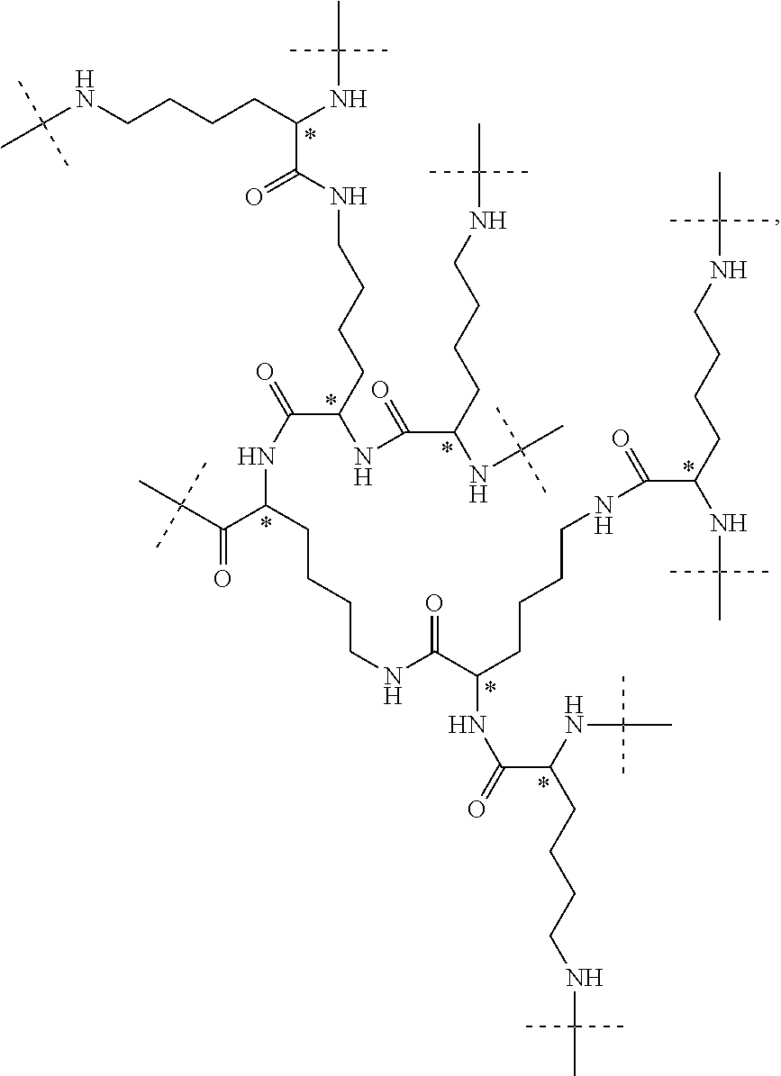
CC(NCCCCC(NC(C)(C)C)C(NCCCCC(C(NC(C(C(C)(C)C)=O)CCCCNC(=O)C(NC(C(NC(C)(C)C)CCCCNC(C)(C)C)=O)CCCCNC(=O)C(NC(C)(C)C)CCCCNC(C)(C)C)=O)NC(=O)C(NC(C)(C)C)CCCCNC(C)(C)C)=O)(C)C
